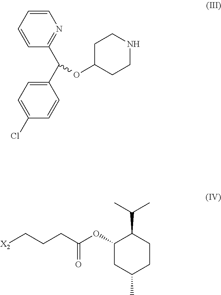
C(C1=NC=CC=C1)(C1=CC=C(Cl)C=C1)OC1CCNCC1.C(C1CCC(C)CC1OC(CCC[X2])=O)(C)C
